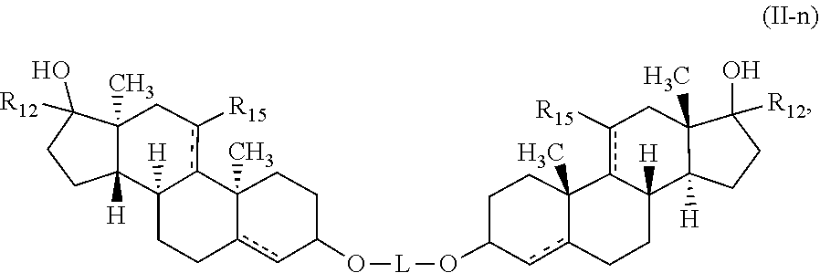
c1c2CCC3([H])c(c([R15])CC4(C)C(O)([R12])CCC43[H])C2(C)CCC1O[L]OC1cc2CCC3([H])C4([H])CCC(O)([R12])C4(C)Cc([R15])c3C2(C)CC1
